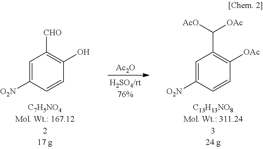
[Ac2O].C1=C([O2N])C=CC(O)=C1[CHO].C1=C([O2N])C=CC([OAc])=C1C([AcO])[OAc]
